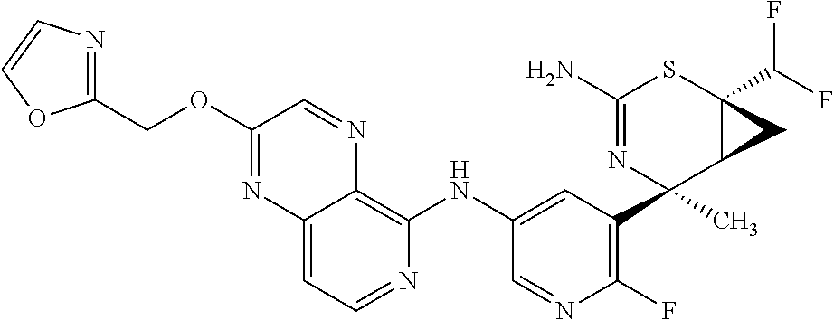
C12=CC=NC(NC3=CC(C4(C)C5C(C(F)F)(SC(N)=N4)C5)=C(F)N=C3)=C1N=CC(OCC1=NC=CO1)=N2
